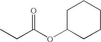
C1C(OC(CC)=O)CCCC1
